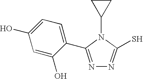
C1(N2C(S)=NN=C2C2=CC=C(O)C=C2O)CC1
